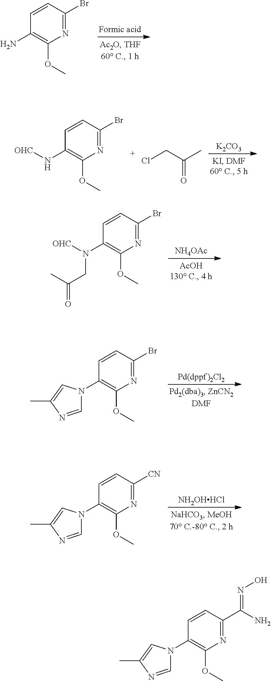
N1=C(Br)C=CC(N)=C1OC.N1=C(Br)C=CC(N[OHC])=C1OC.CC(CCl)=O.[K2CO3].[NH2OHHCl].N1=C([CN])C=CC(N2C=NC(C)=C2)=C1OC.[NH4OAc].N1=C(Br)C=CC(N([OHC])CC(=O)C)=C1OC.[Pd(dppf)2Cl2].N1=C(Br)C=CC(N2C=NC(C)=C2)=C1OC.N1=C(C(N)=NO)C=CC(N2C=NC(C)=C2)=C1OC
